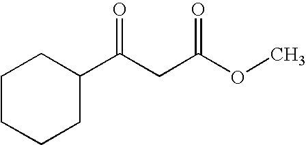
C1CCCC(C(CC(OC)=O)=O)C1
